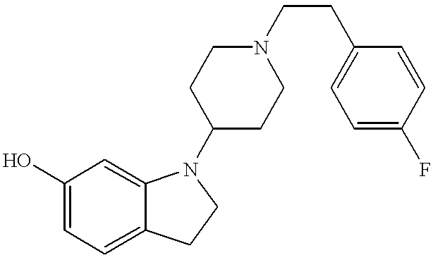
C1(O)=CC=C2C(=C1)N(C1CCN(CCC3=CC=C(F)C=C3)CC1)CC2
